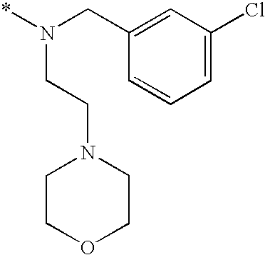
C1=C(CN(*)CCN2CCOCC2)C=CC=C1Cl
